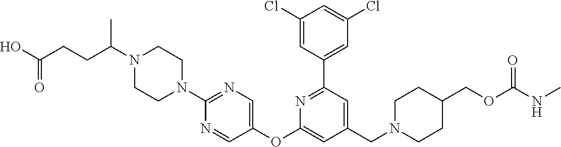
C1(Cl)=CC(C2=NC(OC3=CN=C(N4CCN(C(CCC(O)=O)C)CC4)N=C3)=CC(CN3CCC(COC(NC)=O)CC3)=C2)=CC(Cl)=C1
